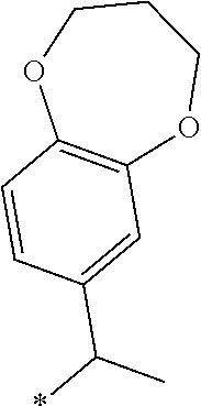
C1=CC(C(C)*)=CC2=C1OCCCO2
